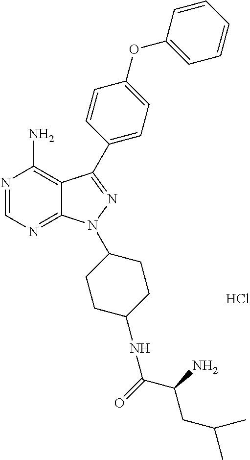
N1=CN=C2C(=C1N)C(C1=CC=C(OC3=CC=CC=C3)C=C1)=NN2C1CCC(NC(=O)C(N)CC(C)C)CC1.Cl
